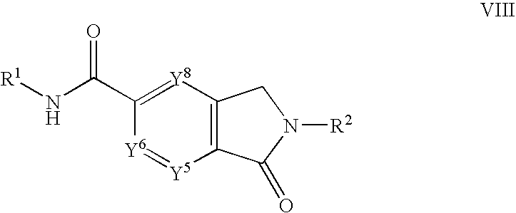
N(C(C1=[Y8]C2=C(C(=O)N([R2])C2)[Y5]=[Y6]1)=O)[R1]
